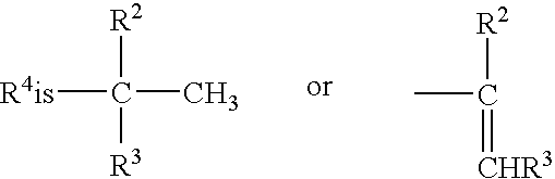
[R4is]C(C)([R2])[R3].CC([R2])=[CHR3]
